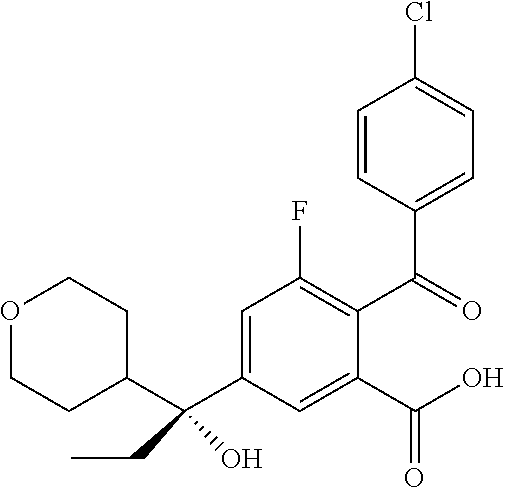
O1CCC(C(C2=CC(F)=C(C(=O)C3=CC=C(Cl)C=C3)C(C(O)=O)=C2)(CC)O)CC1
